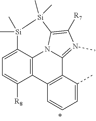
C12=C3C4=C(C5=N(C)C([R7])=C(N15)[Si](C)(C)[Si](C)(C)C2=CC=C3[R8])C(C)=CC=C4
